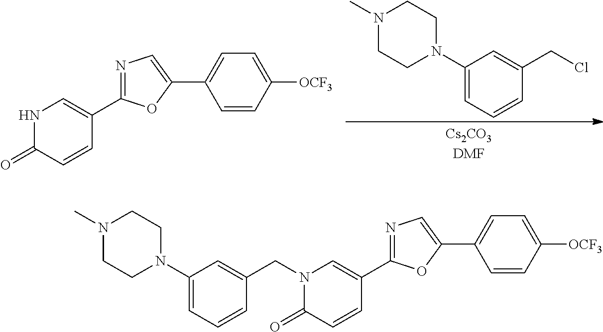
N1(C)CCN(C2=CC=CC(CCl)=C2)CC1.N1C(=O)C=CC(C2=NC=C(C3=CC=C([OCF3])C=C3)O2)=C1.N1(CC2=CC(N3CCN(C)CC3)=CC=C2)C(=O)C=CC(C2=NC=C(C3=CC=C([OCF3])C=C3)O2)=C1
